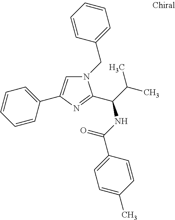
N1(CC2=CC=CC=C2)C=C(C2=CC=CC=C2)N=C1C(C(C)C)NC(C1=CC=C(C)C=C1)=O
